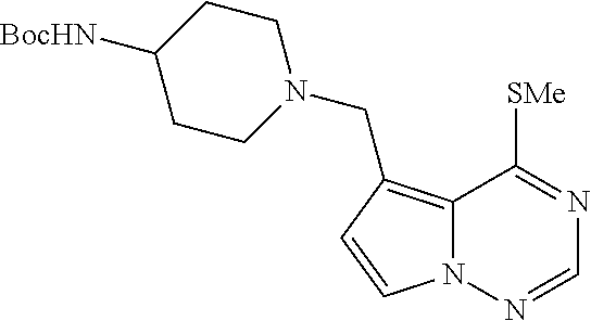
C12=C(CN3CCC([BocHN])CC3)C=CN1N=CN=C2[SMe]
